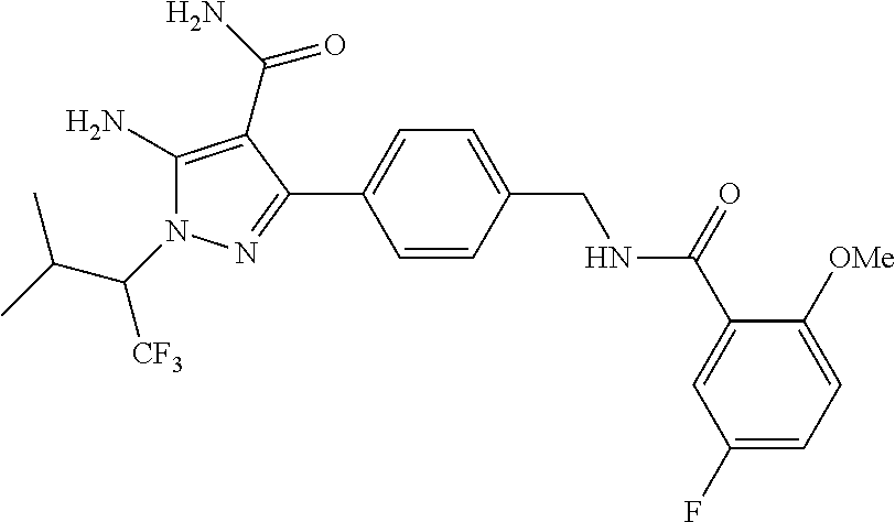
C(N1C(N)=C(C(N)=O)C(C2=CC=C(CNC(C3=CC(F)=CC=C3[OMe])=O)C=C2)=N1)([CF3])C(C)C
